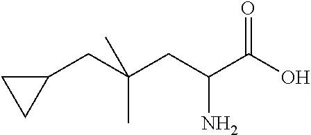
OC(C(CC(CC1CC1)(C)C)N)=O
